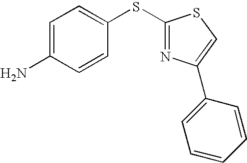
C1=C(N)C=CC(SC2=NC(C3=CC=CC=C3)=CS2)=C1
